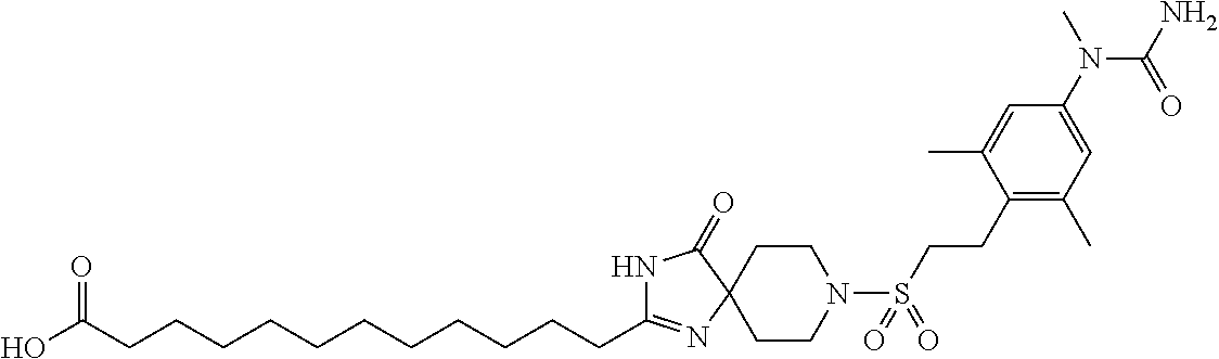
N1C(CCCCCCCCCCCC(O)=O)=NC2(C1=O)CCN(S(CCC1=C(C)C=C(N(C(N)=O)C)C=C1C)(=O)=O)CC2
